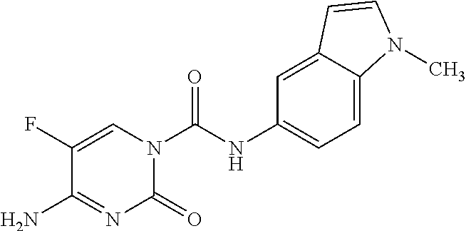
C12=CC(NC(N3C(=O)N=C(N)C(F)=C3)=O)=CC=C1N(C)C=C2
